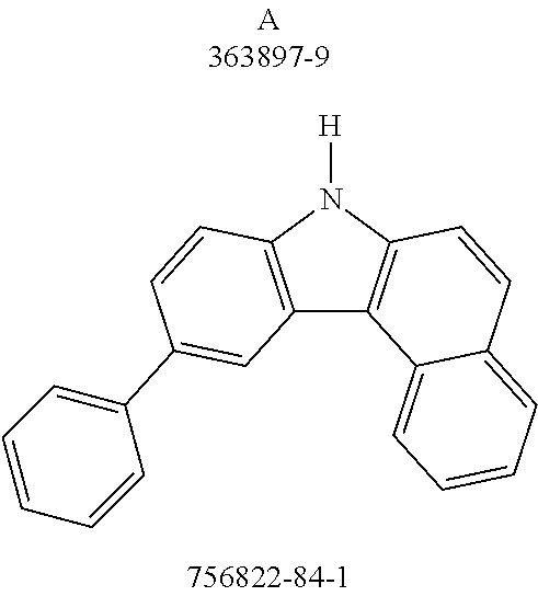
C12=C(N([H])C3=C1C1=CC=CC=C1C=C3)C=CC(C1=CC=CC=C1)=C2
